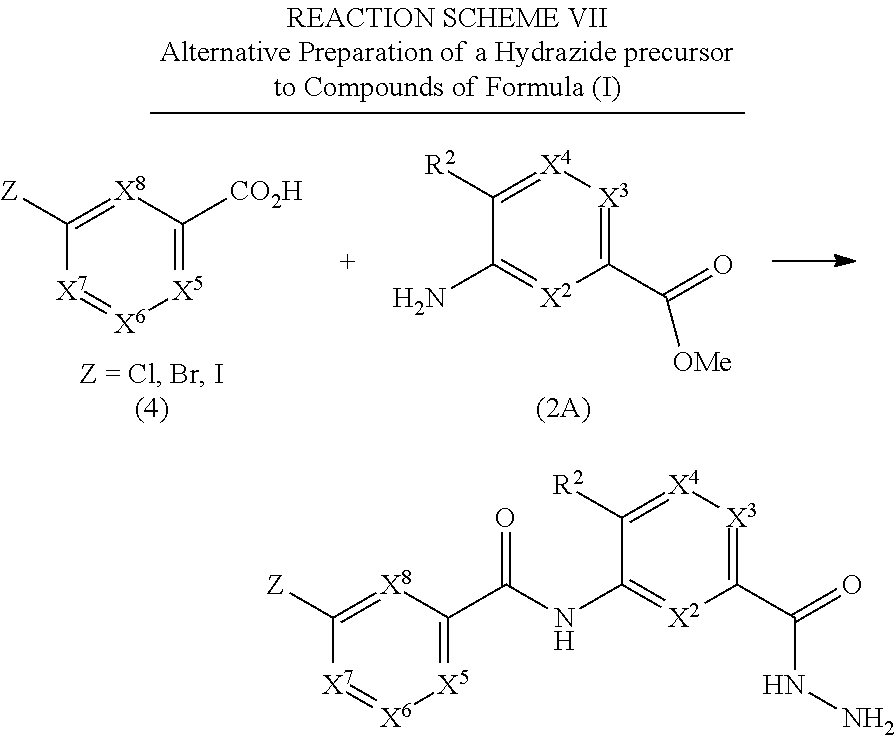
C1([R2])=[X4][X3]=C(C(=O)NN)[X2]=C1NC(C1=[X5][X6]=[X7]C([Z])=[X8]1)=O.C1([Z])=[X8]C([CO2H])=[X5][X6]=[X7]1.C1([R2])=[X4][X3]=C(C(=O)[OMe])[X2]=C1N
